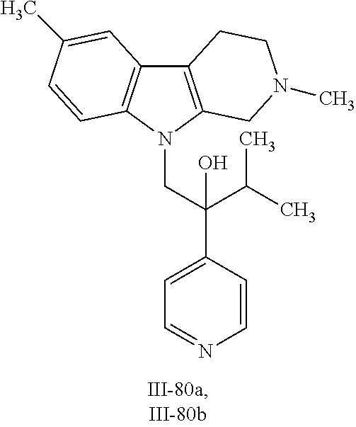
C12=C(N(CC(C3=CC=NC=C3)(C(C)C)O)C3=C1C=C(C)C=C3)CN(C)CC2
